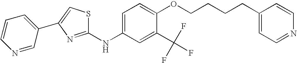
C1=CC=C(C2=CSC(NC3=CC=C(OCCCCC4=CC=NC=C4)C(C(F)(F)F)=C3)=N2)C=N1
